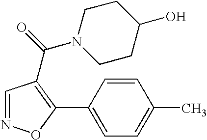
C1=CC(C2=C(C(=O)N3CCC(O)CC3)C=NO2)=CC=C1C
